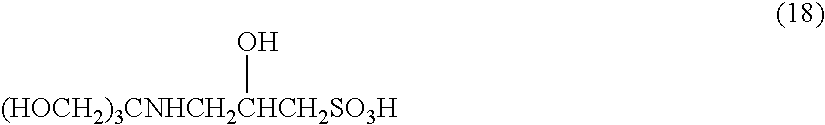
[(HOCH2)3CNHCH2CHCH2SO3H]O
